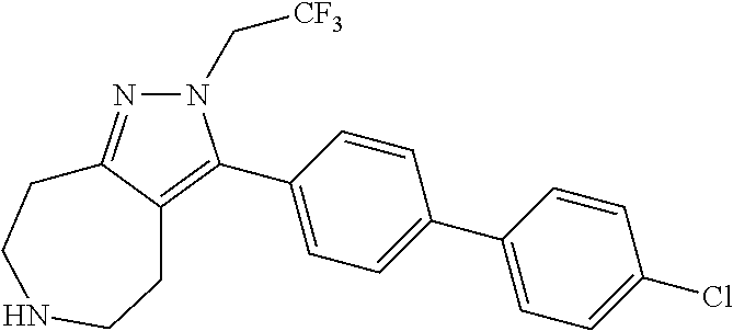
N1(C[CF3])N=C2C(=C1C1=CC=C(C3=CC=C(Cl)C=C3)C=C1)CCNCC2
